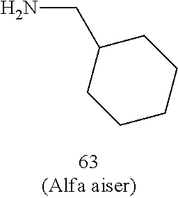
NCC1CCCCC1
